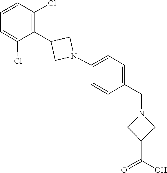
C1=C(Cl)C(C2CN(C3=CC=C(CN4CC(C(=O)O)C4)C=C3)C2)=C(Cl)C=C1
